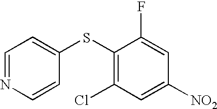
C1=NC=CC(SC2=C(Cl)C=C([NO2])C=C2F)=C1
